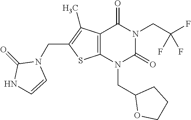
C12=C(N(CC3OCCC3)C(=O)N(CC(F)(F)F)C1=O)SC(CN1C(=O)NC=C1)=C2C
